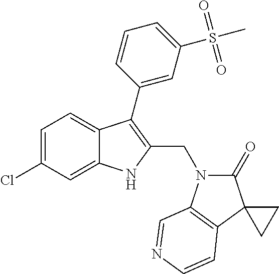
C1=C(Cl)C=C2C(=C1)C(C1=CC(S(=O)(=O)C)=CC=C1)=C(CN1C(=O)C3(C4=C1C=NC=C4)CC3)N2
